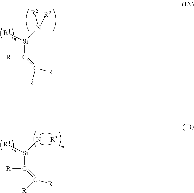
[Si](N([R2])[R2])([R1])C([R])=C([R])[R].[Si](N)([R1])C([R])=C([R])[R].[R3]
